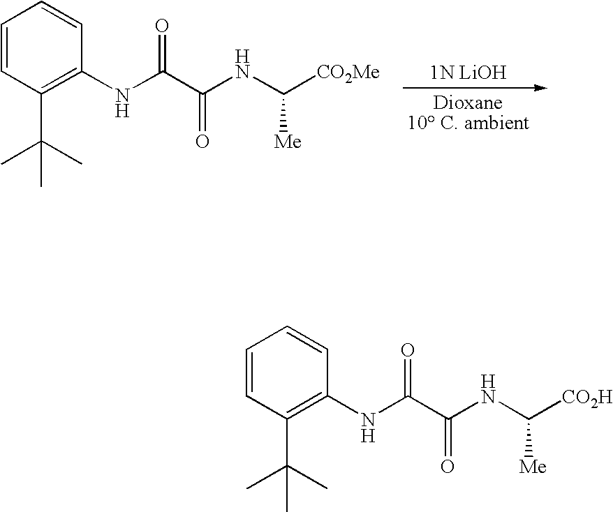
C1=CC(C(C)(C)C)=C(NC(C(NC([CO2Me])[Me])=O)=O)C=C1.C1=CC(C(C)(C)C)=C(NC(C(NC([CO2H])[Me])=O)=O)C=C1
